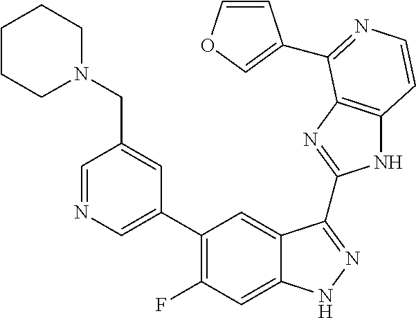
C1=C(C2=C(F)C=C3C(=C2)C(C2=NC4=C(N2)C=CN=C4C2=COC=C2)=NN3)C=C(CN2CCCCC2)C=N1
